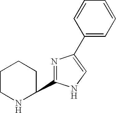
C1(C2=CNC(C3CCCCN3)=N2)=CC=CC=C1
